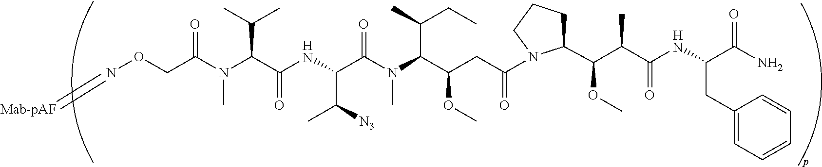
C(C(C(NC(C(N(C(C(CC(N1C(C(C(C(NC(C(N)=O)CC2=CC=CC=C2)=O)C)OC)CCC1)=O)OC)C(C)CC)C)=O)C([N3])C)=O)N(C)C(CON=[Mab-pAF])=O)(C)C
